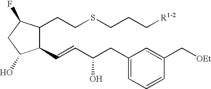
C1(C=CC(CC2=CC=CC(C[OEt])=C2)O)C(CCSCCC[R1-2])C(F)CC1O
